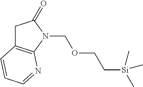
C1C2=C(N(COCC[Si](C)(C)C)C1=O)N=CC=C2
